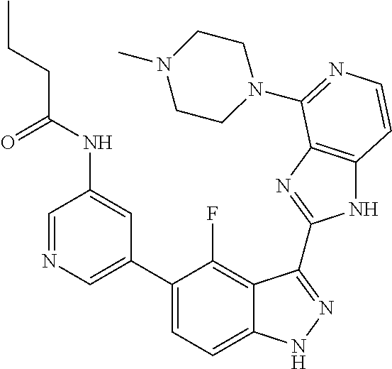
C1=C(C2=CC=C3C(=C2F)C(C2=NC4=C(N2)C=CN=C4N2CCN(C)CC2)=NN3)C=C(NC(CCC)=O)C=N1
